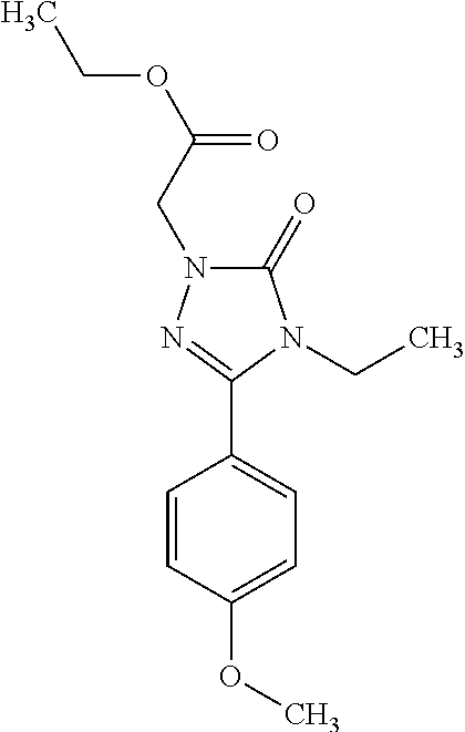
C1=CC(OC)=CC=C1C1=NN(CC(OCC)=O)C(=O)N1CC
